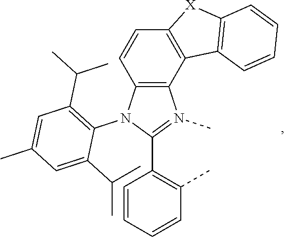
C12=C(N(C3=C(C(C)C)C=C(C)C=C3C(C)C)C(C3=C(C)C=CC=C3)=N1C)C=CC1=C2C2=C([X]1)C=CC=C2
